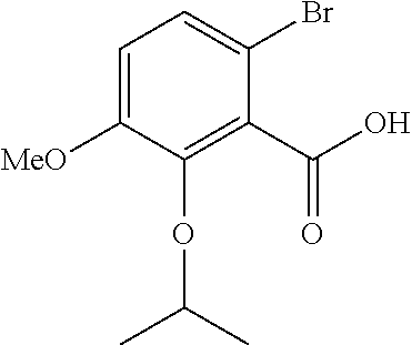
C1=C([MeO])C(OC(C)C)=C(C(O)=O)C(Br)=C1
